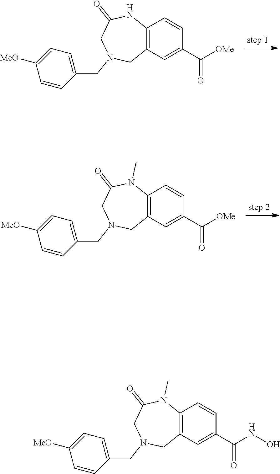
C1=CC(C(=O)[OMe])=CC2=C1NC(=O)CN(CC1=CC=C([MeO])C=C1)C2.C1=CC(C(=O)[OMe])=CC2=C1N(C)C(=O)CN(CC1=CC=C([MeO])C=C1)C2.C1=CC(C(=O)NO)=CC2=C1N(C)C(=O)CN(CC1=CC=C([MeO])C=C1)C2
